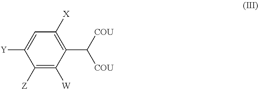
C1([W])=C([Z])C([Y])=CC([X])=C1C([COU])[COU]
